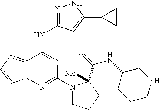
N1N=C(NC2=NC(N3CCCC3(C(=O)NC3CCCNC3)[Me])=NN3C2=CC=C3)C=C1C1CC1
